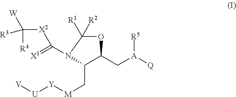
C1(C[M][Y][U][V])C(C[A]([Q])[R5])OC([R1])([R2])N1C([X2]C([R4])([W])[R3])=[X1]
